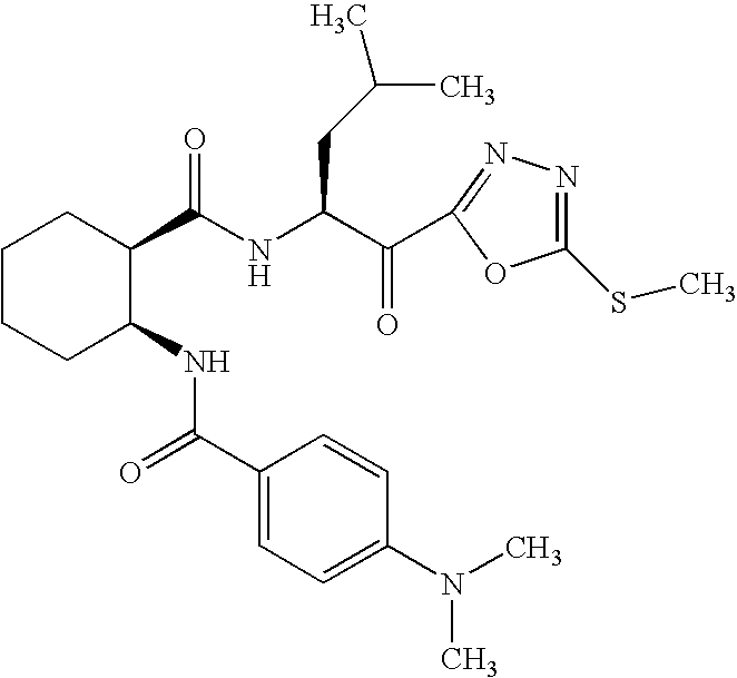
C1CCC(NC(=O)C2=CC=C(N(C)C)C=C2)C(C(NC(C(=O)C2=NN=C(SC)O2)CC(C)C)=O)C1
